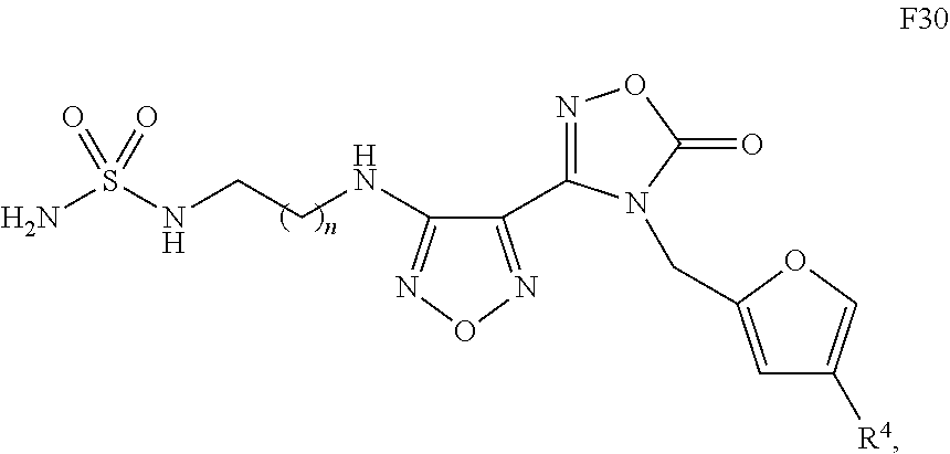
C1(C2=NOC(=O)N2CC2=CC([R4])=CO2)=NON=C1NCCNS(N)(=O)=O
